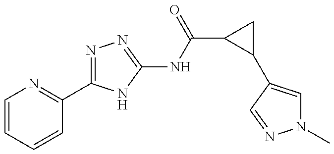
C1=CC=CC(C2=NN=C(NC(=O)C3C(C4=CN(C)N=C4)C3)N2)=N1
